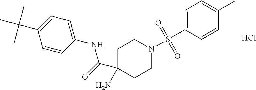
C1=CC(NC(=O)C2(N)CCN(S(C3=CC=C(C)C=C3)(=O)=O)CC2)=CC=C1C(C)(C)C.Cl
